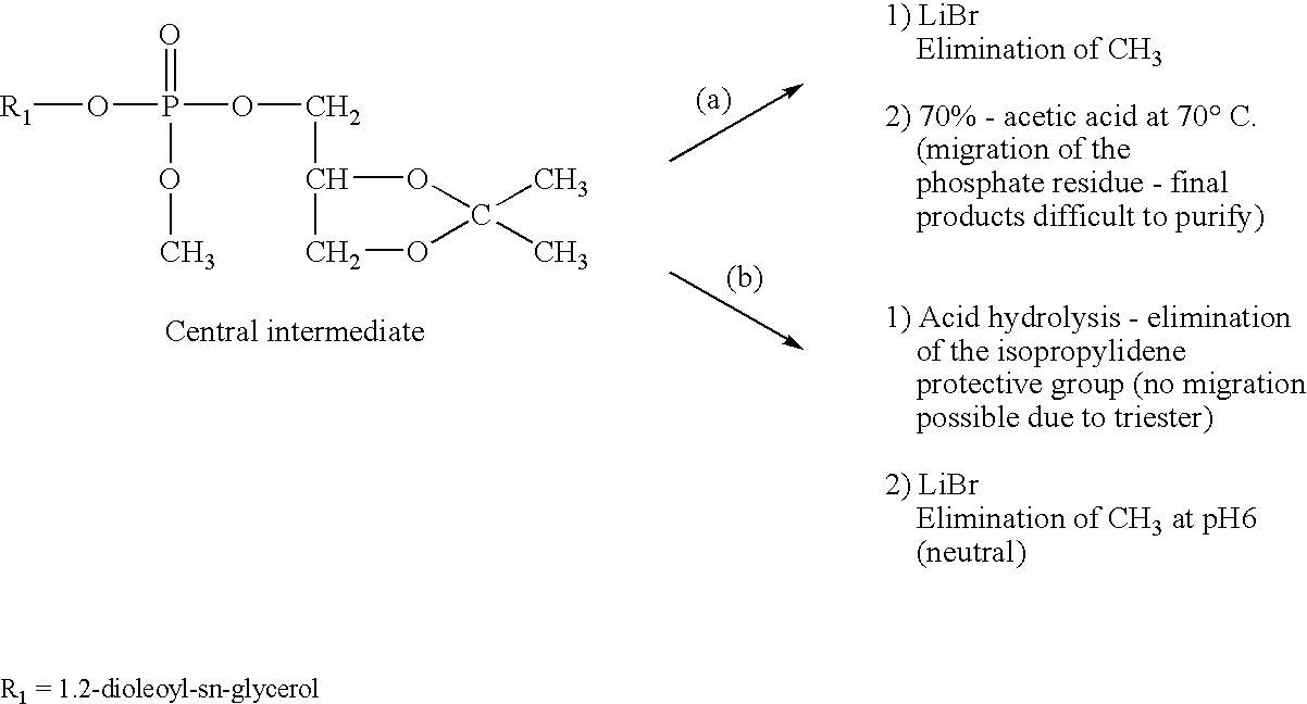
[R1]OP(OCC1COC(C)(C)O1)(=O)OC.[(b)]
